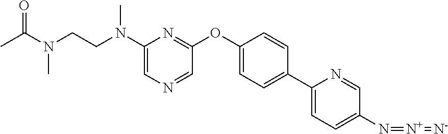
C1(N(CCN(C(=O)C)C)C)=CN=CC(OC2=CC=C(C3=CC=C(N=[N+]=[N-])C=N3)C=C2)=N1
